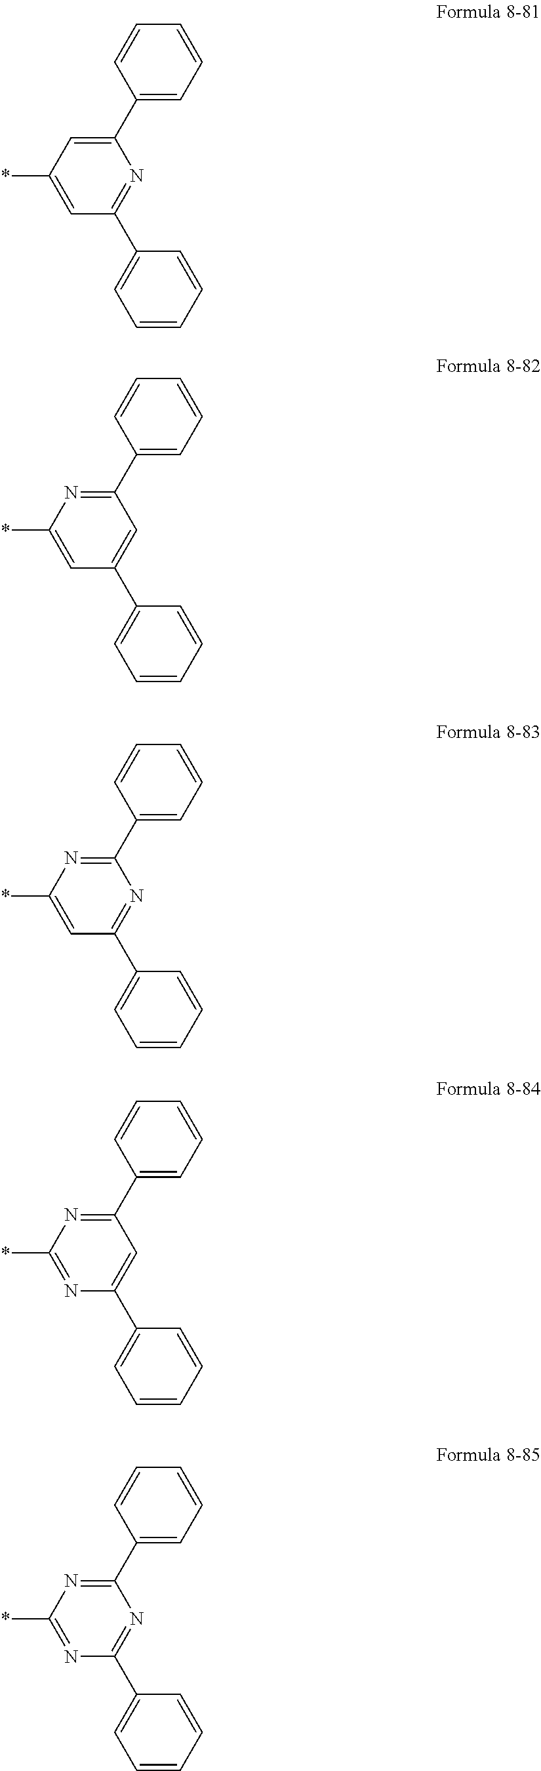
C1(C2=CC=CC=C2)=CC(*)=CC(C2=CC=CC=C2)=N1.C1(C2=CC=CC=C2)=NC(*)=CC(C2=CC=CC=C2)=C1.C1(C2=CC=CC=C2)=NC(*)=CC(C2=CC=CC=C2)=N1.C1(C2=CC=CC=C2)=NC(*)=NC(C2=CC=CC=C2)=C1.C1(C2=CC=CC=C2)=NC(*)=NC(C2=CC=CC=C2)=N1
